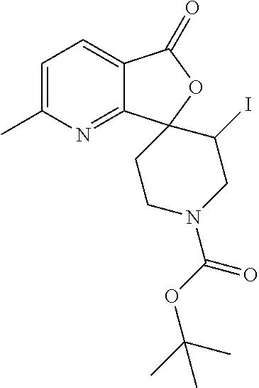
C1=C(C)N=C2C(=C1)C(=O)OC21CCN(C(OC(C)(C)C)=O)CC1I
